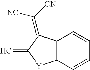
C12=C(C=CC=C1)[Y]C(=C)C2=C([CN])[NC]
